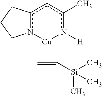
c12n([Cu](C)n([H])c(C)c1)CCC2.C=C[Si](C)(C)C
